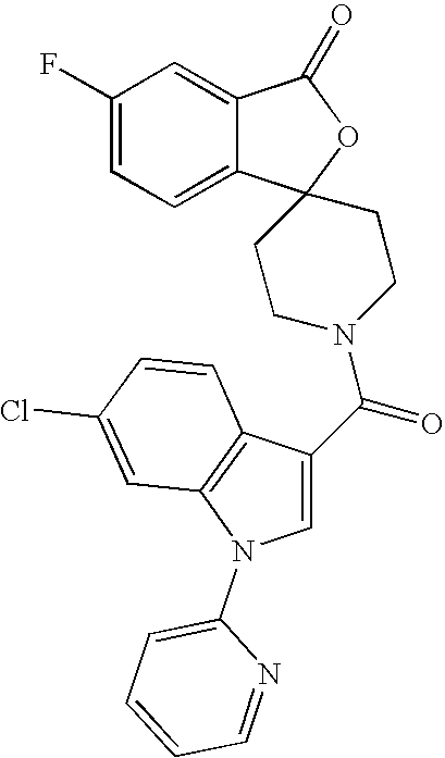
C12=CC(F)=CC=C1C1(OC2=O)CCN(C(=O)C2=CN(C3=CC=CC=N3)C3=C2C=CC(Cl)=C3)CC1
